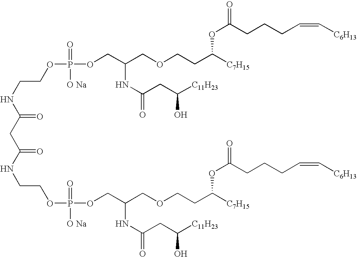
C(NC(CC(NCCOP([O Na])(=O)OCC(COCCC([C7H15])OC(CCCC=C[C6H13])=O)NC(=O)CC([C11H23])O)=O)=O)COP(=O)([O Na])OCC(COCCC([C7H15])OC(=O)CCCC=C[C6H13])NC(CC([C11H23])O)=O
